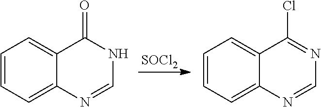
[SOCl2].C1=CC=C2C(=C1)C(=O)NC=N2.C1=CC=C2C(=C1)C(Cl)=NC=N2
